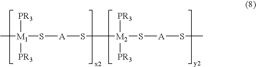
C[M1]([PR3])([PR3])S[A]S[M2](S[A]SC)([PR3])[PR3]
